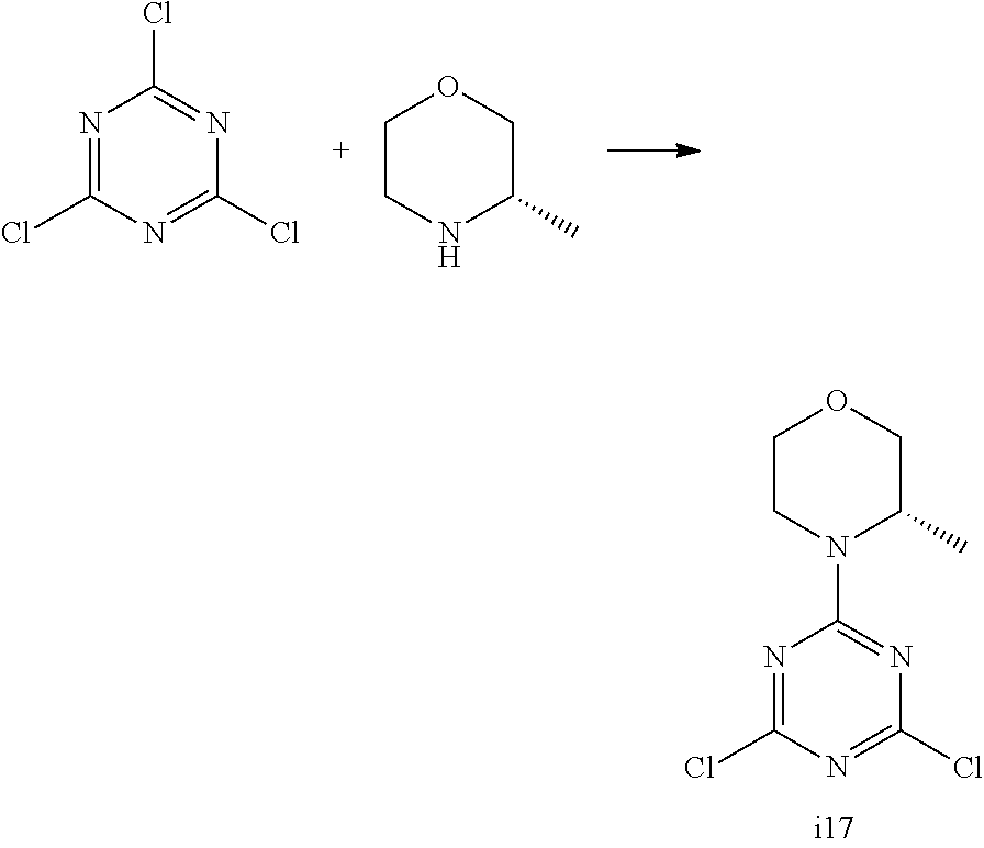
N1=C(Cl)N=C(Cl)N=C1Cl.C1CNC(C)CO1.N1=C(Cl)N=C(Cl)N=C1N1CCOCC1C
